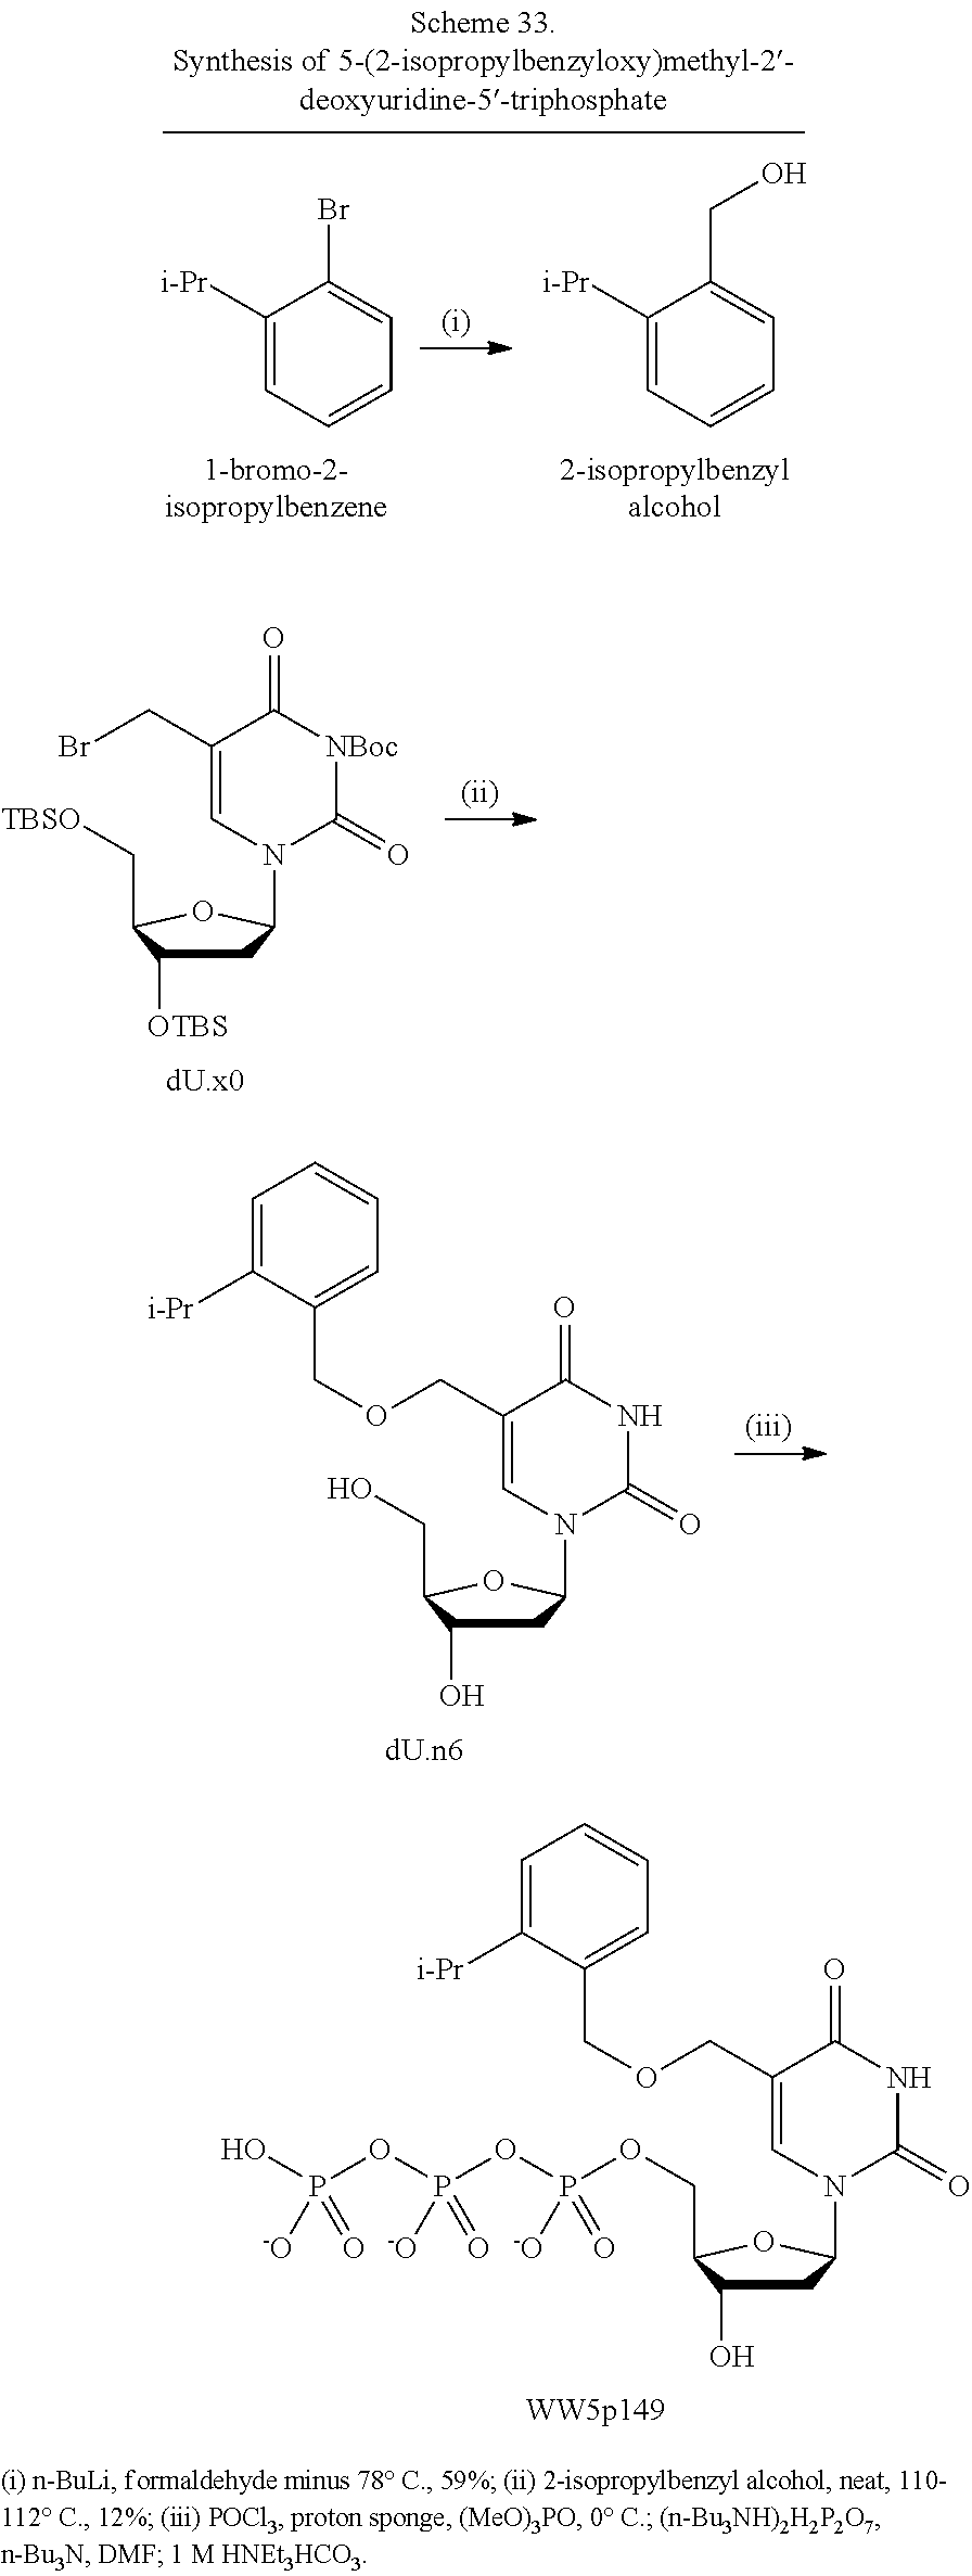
C1(CBr)=CN(C2CC([OTBS])C(C[TBSO])O2)C(=O)[NBoc]C1=O.C1(COCC2=CC=CC=C2[i-Pr])=CN(C2CC(O)C(CO)O2)C(=O)NC1=O.C1(COCC2=CC=CC=C2[i-Pr])=CN(C2CC(O)C(COP([-O])(OP([-O])(OP([-O])(O)=O)=O)=O)O2)C(=O)NC1=O.C1([i-Pr])=CC=CC=C1Br.C1([i-Pr])=CC=CC=C1CO
